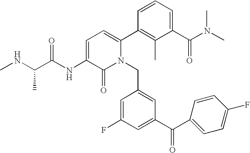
C1=C(NC(C(NC)C)=O)C(=O)N(CC2=CC(C(C3=CC=C(F)C=C3)=O)=CC(F)=C2)C(C2=C(C)C(C(N(C)C)=O)=CC=C2)=C1
